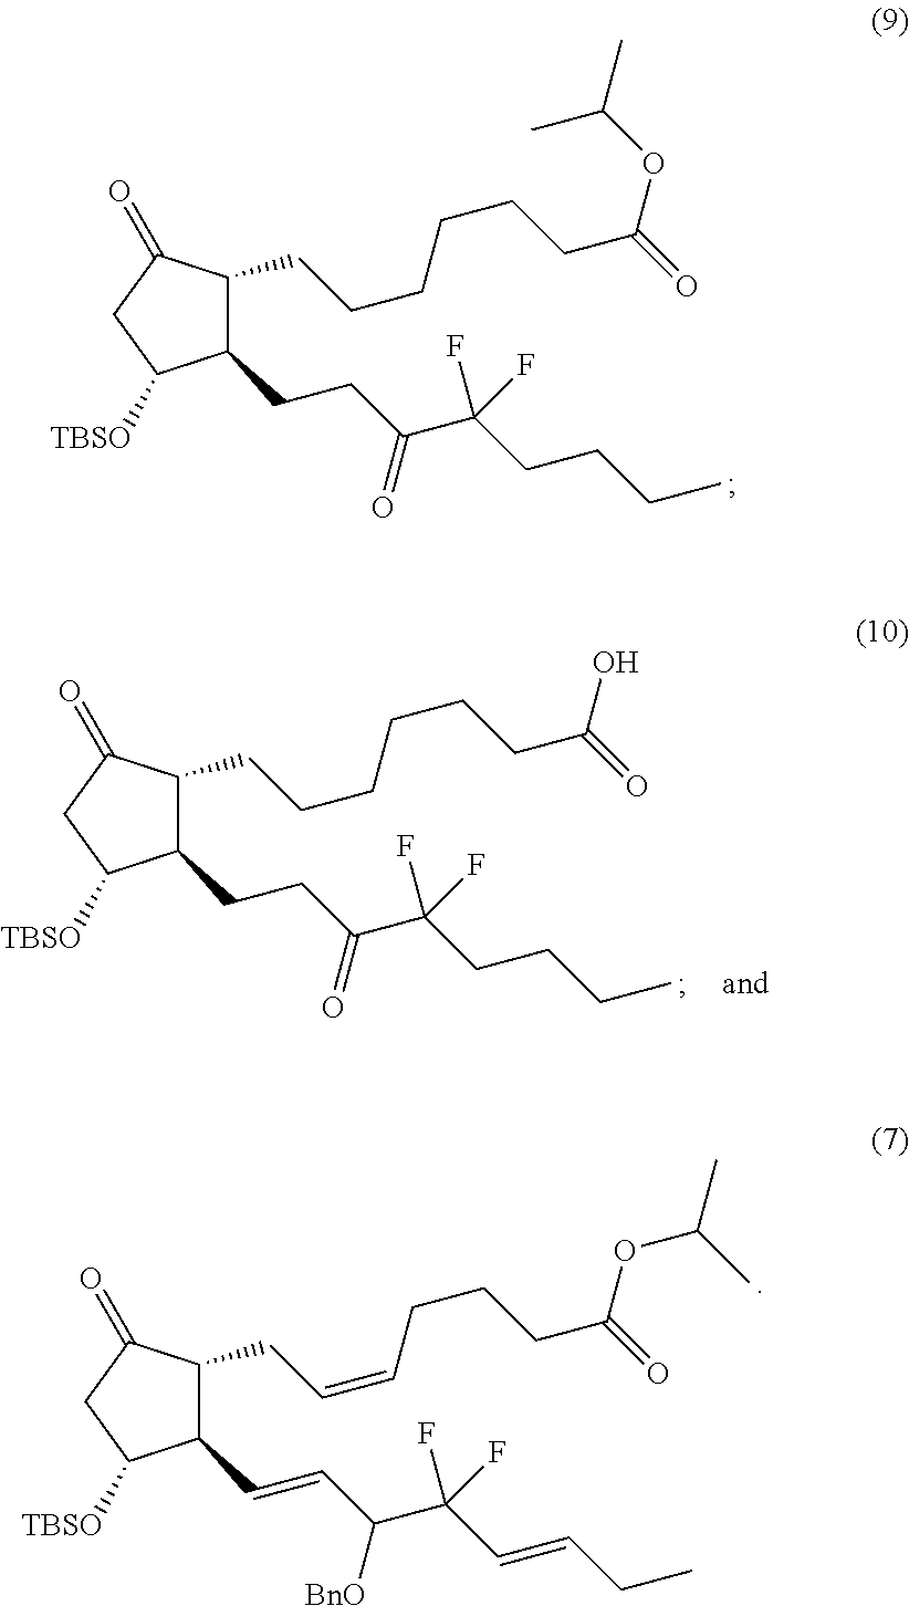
C1(CCC(C(CCCC)(F)F)=O)C(CCCCCCC(=O)OC(C)C)C(=O)CC1[TBSO].C1(C=CC(C(C=CCC)(F)F)[BnO])C(CC=CCCCC(=O)OC(C)C)C(=O)CC1[TBSO].C1(CCC(C(CCCC)(F)F)=O)C(CCCCCCC(=O)O)C(=O)CC1[TBSO]
